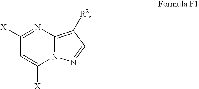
C1([X])=NC2=C([R2])C=NN2C([X])=C1
